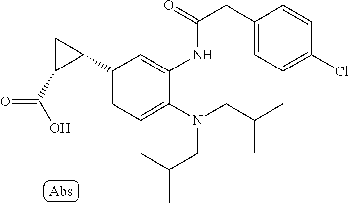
C1(N(CC(C)C)CC(C)C)=CC=C(C2CC2C(O)=O)C=C1NC(CC1=CC=C(Cl)C=C1)=O
